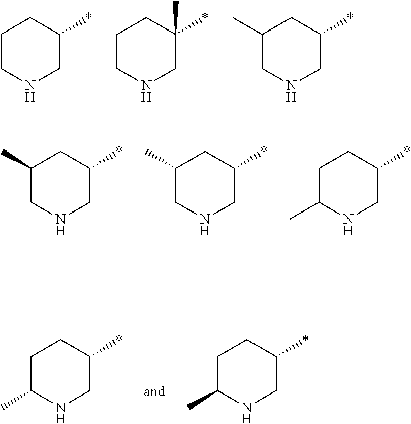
C1CNCC(*)C1.C1CNCC(*)(C)C1.C1(C)CNCC(*)C1.C1(C)CNCC(*)C1.C1(C)CNCC(*)C1.C1C(C)NCC(*)C1.C1C(C)NCC(*)C1.C1C(C)NCC(*)C1
